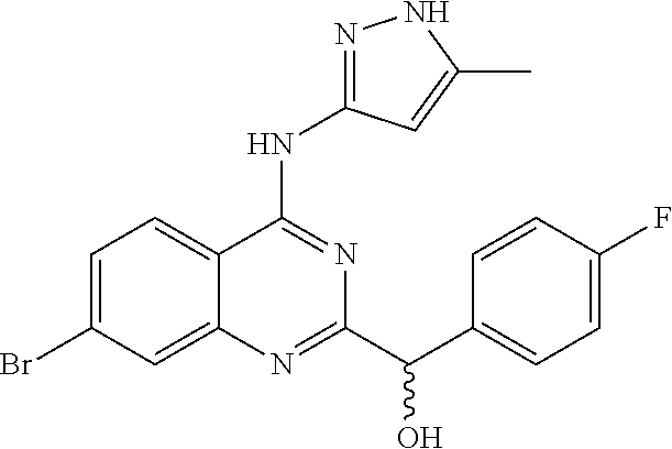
C1=C(Br)C=C2C(=C1)C(NC1=NNC(C)=C1)=NC(C(C1=CC=C(F)C=C1)O)=N2
